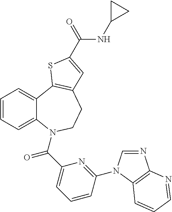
C1=CC=C2C(=C1)C1=C(CCN2C(C2=CC=CC(N3C=NC4=C3C=CC=N4)=N2)=O)C=C(C(NC2CC2)=O)S1
